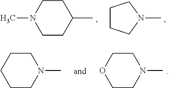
C1CC(C)CCN1C.N1(C)CCCC1.C1CN(C)CCO1.C1CN(C)CCC1
